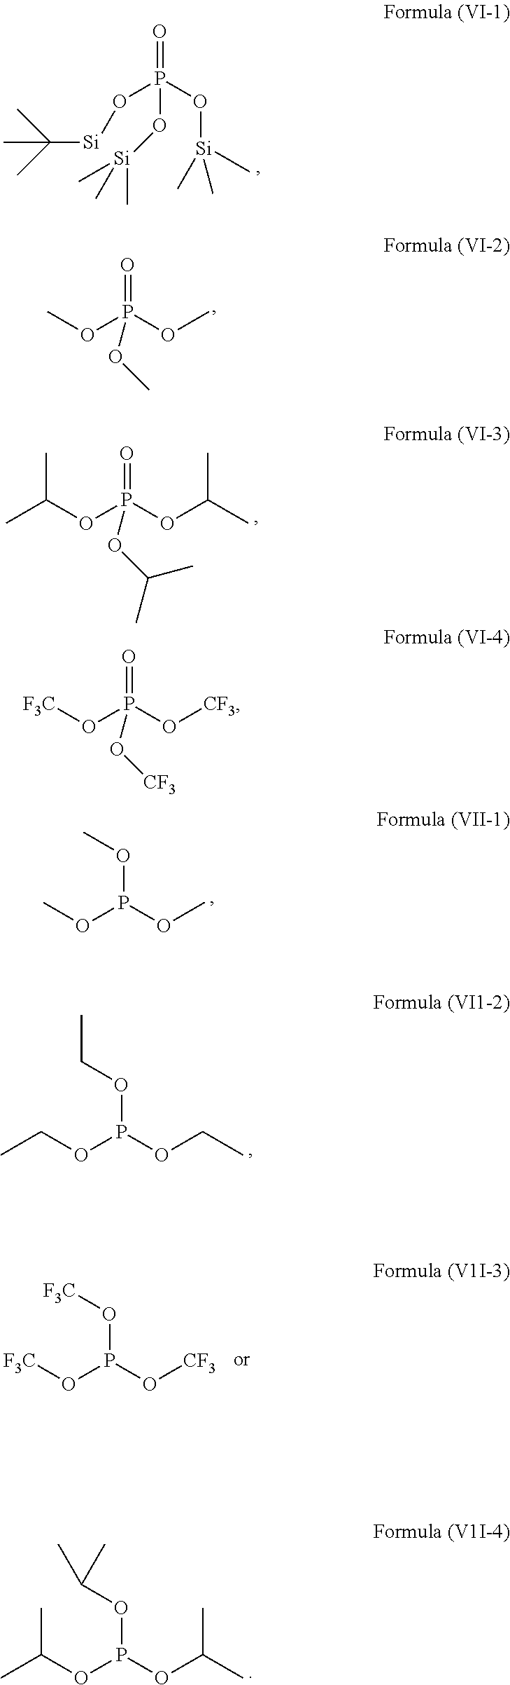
O(P(OC)OC)C.O(P(OCC)OCC)CC.O(P(OC(C)C)OC(C)C)C(C)C.O(P(O[CF3])O[F3C])[F3C].O=P(O[Si](C)(C)C)(O[Si]C(C)(C)C)O[Si](C)(C)C.O=P(OC)(OC)OC.O=P(OC(C)C)(OC(C)C)OC(C)C.O=P(O[CF3])(O[F3C])O[CF3]
